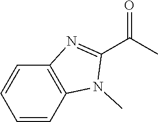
C1=CC=CC2=C1N=C(C(C)=O)N2C
